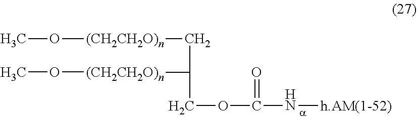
CO[(CH2CH2O)n]CC([(CH2CH2O)n]OC)COC(=O)N[h.AM(1-52)]
